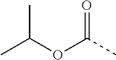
CC(OC(C)=O)C
